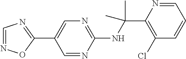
C1(NC(C2=C(Cl)C=CC=N2)(C)C)=NC=C(C2=NC=NO2)C=N1
